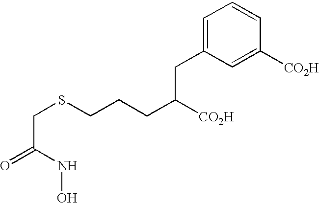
C(C(=O)NO)SCCCC([CO2H])CC1=CC=CC([CO2H])=C1
